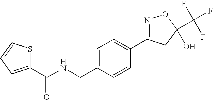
C1(C(NCC2=CC=C(C3=NOC(C(F)(F)F)(O)C3)C=C2)=O)=CC=CS1
